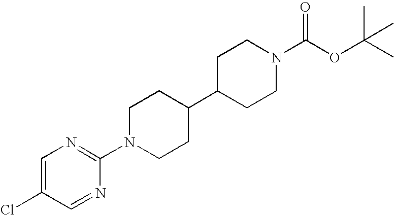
C1=C(Cl)C=NC(N2CCC(C3CCN(C(OC(C)(C)C)=O)CC3)CC2)=N1
